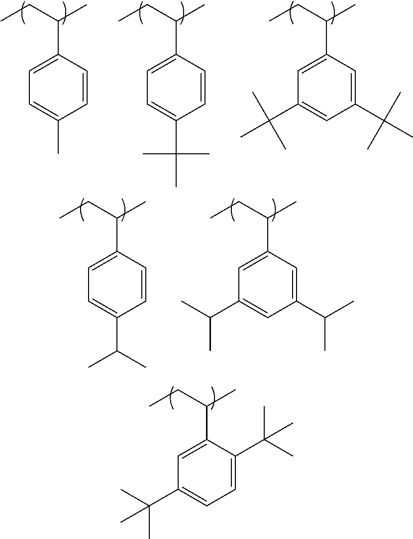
C1=C(C(C)(C)C)C(C(C)CC)=CC(C(C)(C)C)=C1.C1=CC(C(C)CC)=CC=C1C.C1=CC(C(C)CC)=CC=C1C(C)(C)C.C1(C(C)(C)C)=CC(C(C)CC)=CC(C(C)(C)C)=C1.C1=CC(C(C)CC)=CC=C1C(C)C.C1(C(C)C)=CC(C(C)CC)=CC(C(C)C)=C1
